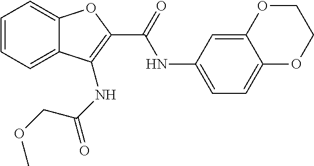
C1=CC=C2C(=C1)OC(C(=O)NC1=CC=C3C(=C1)OCCO3)=C2NC(=O)COC
